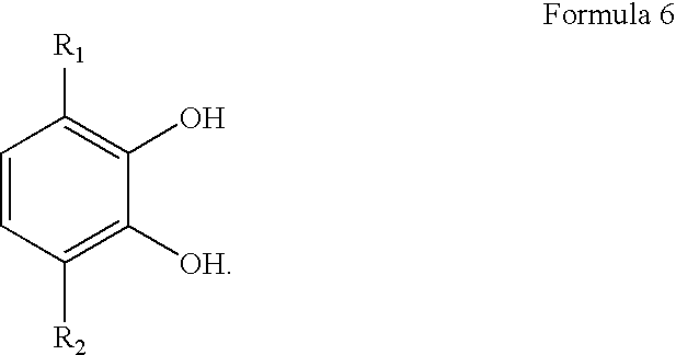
C1=CC([R2])=C([OH])C(O)=C1[R1]
